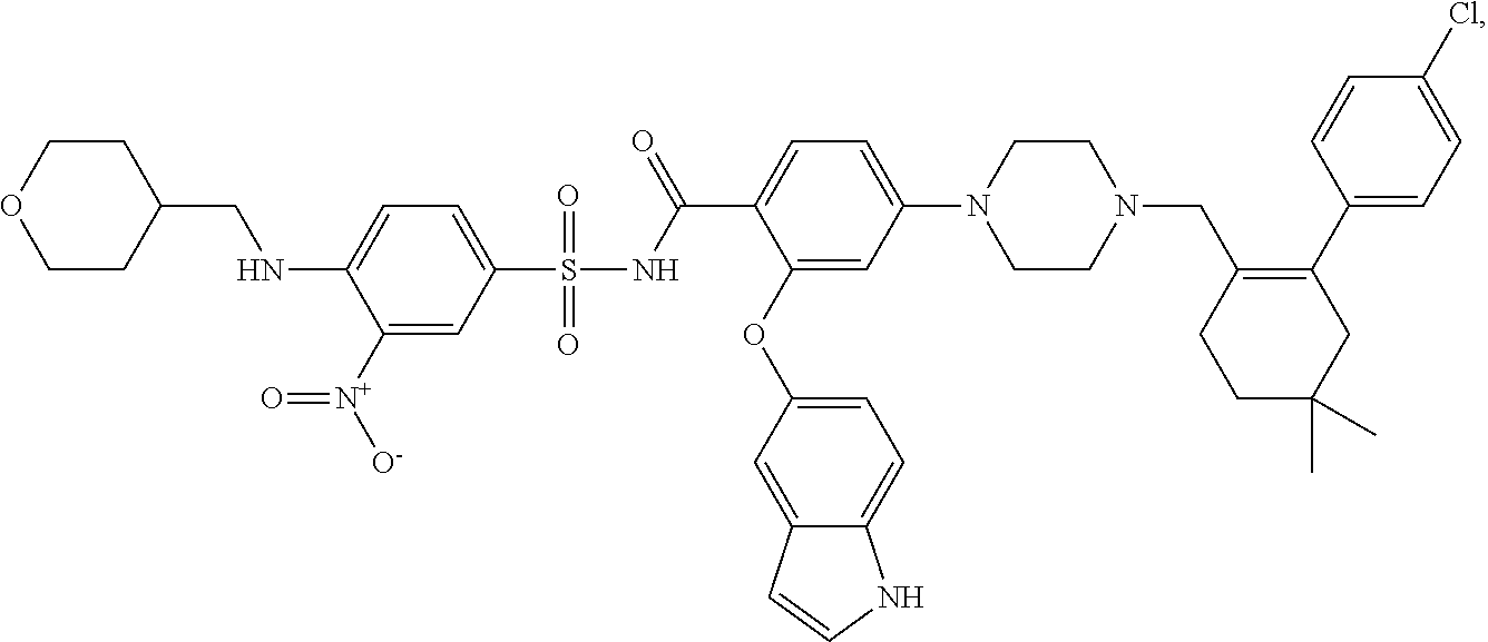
C1([N+]([O-])=O)=CC(S(NC(=O)C2=CC=C(N3CCN(CC4=C(C5=CC=C(Cl)C=C5)CC(C)(C)CC4)CC3)C=C2OC2=CC=C3C(=C2)C=CN3)(=O)=O)=CC=C1NCC1CCOCC1
